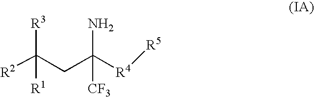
[R2]C(CC([R4][R5])(N)[CF3])([R3])[R1]
